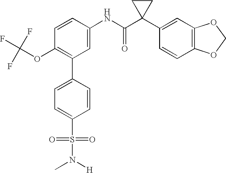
C1(NC(C2(C3=CC4=C(C=C3)OCO4)CC2)=O)=CC(C2=CC=C(S(=O)(=O)N([H])C)C=C2)=C(OC(F)(F)F)C=C1
